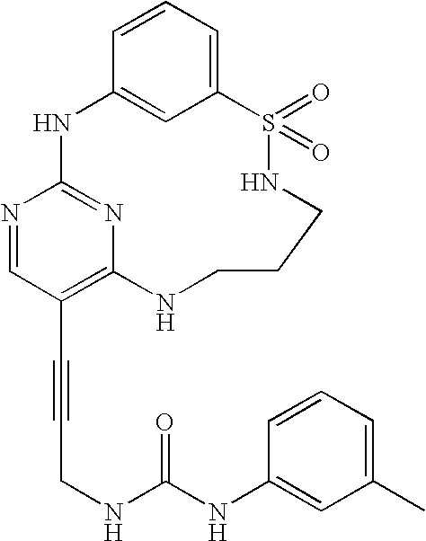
C1=CC=C2C=C1NC1=NC(=C(C#CCNC(NC3=CC(C)=CC=C3)=O)C=N1)NCCCNS2(=O)=O
